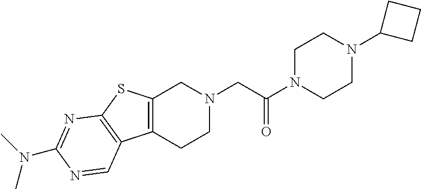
C1N(C(CN2CC3=C(CC2)C2=C(S3)N=C(N(C)C)N=C2)=O)CCN(C2CCC2)C1
